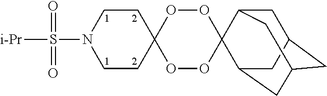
C1CC2(CCN1S([i-Pr])(=O)=O)OOC1(OO2)C2CC3CC(CC1C3)C2
